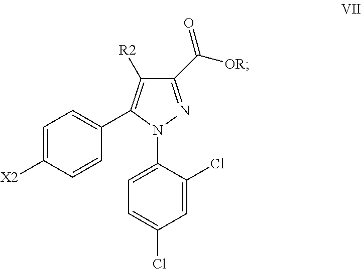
C1(C(=O)[OR])=NN(C2=CC=C(Cl)C=C2Cl)C(C2=CC=C([X2])C=C2)=C1[R2]
